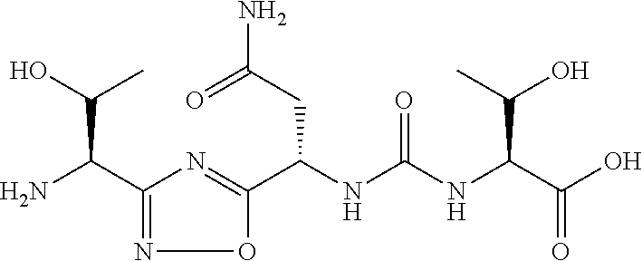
C1(C(N)C(O)C)=NOC(C(NC(NC(C(O)=O)C(C)O)=O)CC(N)=O)=N1
